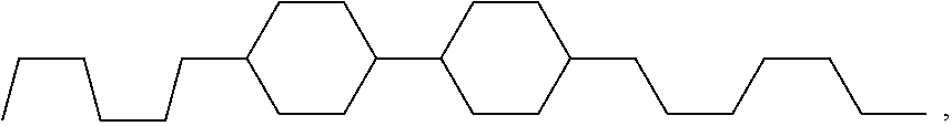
CCCCCCC1CCC(C2CCC(CCCCCCC)CC2)CC1
